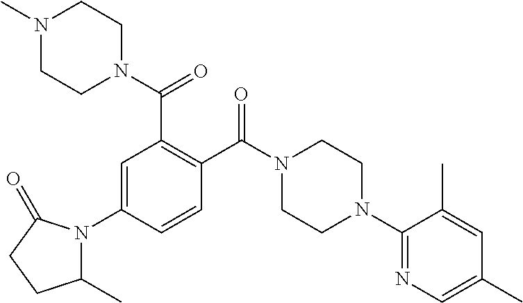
C1=C(N2C(C)CCC2=O)C=CC(C(N2CCN(C3=NC=C(C)C=C3C)CC2)=O)=C1C(N1CCN(C)CC1)=O
